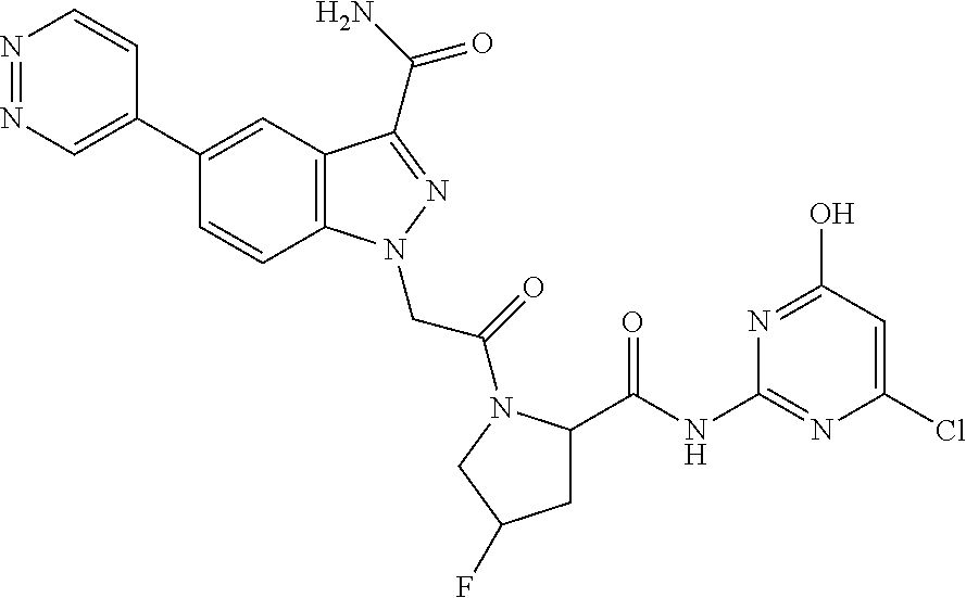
N1=NC=C(C2=CC3=C(C=C2)N(CC(=O)N2C(C(=O)NC4=NC(Cl)=CC(O)=N4)CC(F)C2)N=C3C(N)=O)C=C1
